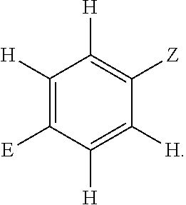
C1([H])=C([E])C([H])=C([H])C([Z])=C1[H]
